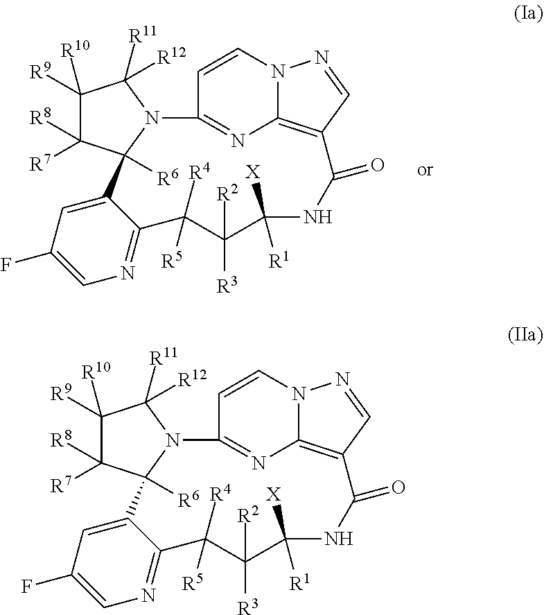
C12=C3C=NN1C=CC(=N2)N1C([R11])([R12])C([R9])([R10])C([R8])([R7])C1([R6])C1=CC(F)=CN=C1C([R5])([R4])C([R3])([R2])C([X])([R1])NC3=O.C12=C3C=NN1C=CC(=N2)N1C([R11])([R12])C([R9])([R10])C([R8])([R7])C1([R6])C1=CC(F)=CN=C1C([R5])([R4])C([R3])([R2])C([X])([R1])NC3=O
